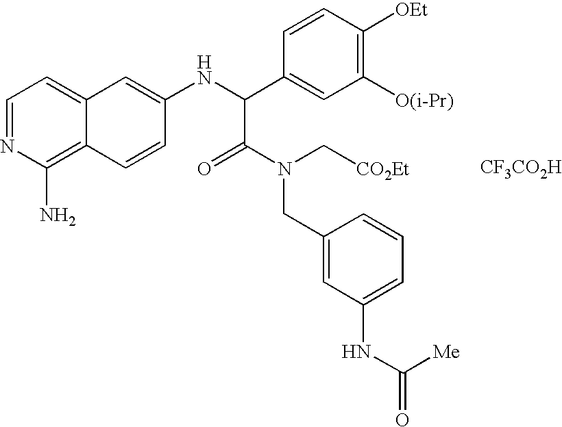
C1=NC(N)=C2C(=C1)C=C(NC(C1=CC([O(i-Pr)])=C([OEt])C=C1)C(=O)N(CC1=CC(NC(=O)[Me])=CC=C1)C[CO2Et])C=C2.[CF3CO2H]
